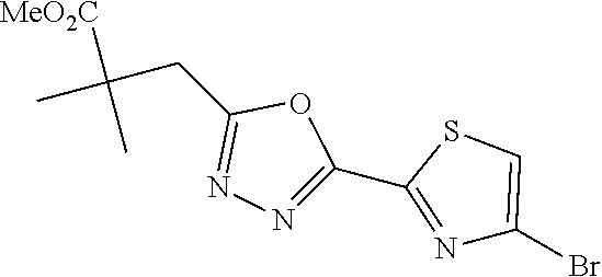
CC(CC1=NN=C(C2=NC(Br)=CS2)O1)([MeO2C])C
